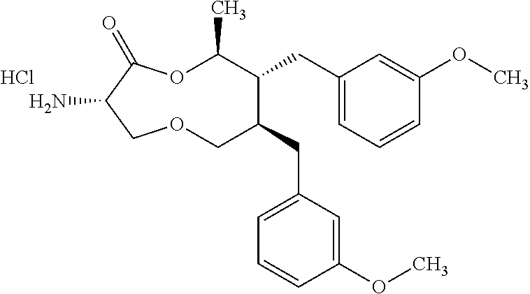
NC1C(=O)OC(C)C(CC2=CC=CC(OC)=C2)C(CC2=CC=CC(OC)=C2)COC1.Cl
